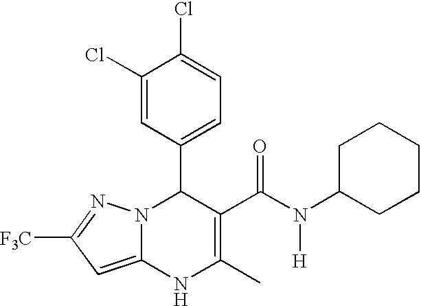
C1(Cl)=CC(C2N3C(=CC([F3C])=N3)NC(C)=C2C(N(C2CCCCC2)[H])=O)=CC=C1Cl
